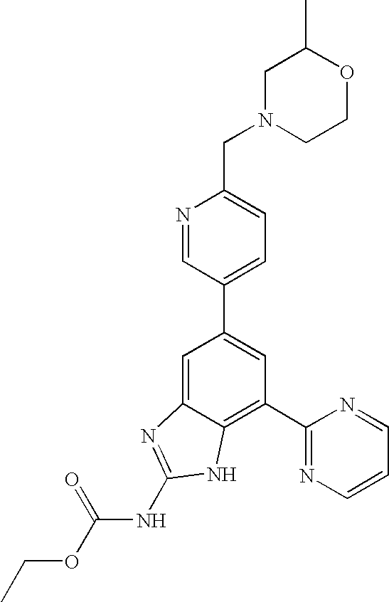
N1=CC(C2=CC(C3=NC=CC=N3)=C3C(=C2)N=C(NC(OCC)=O)N3)=CC=C1CN1CCOC(C)C1
